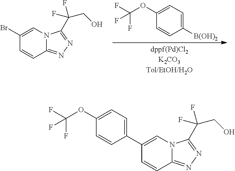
C1(OC(F)(F)F)=CC=C([B(OH)2])C=C1.C1(Br)=CN2C(=NN=C2C(CO)(F)F)C=C1.C1=CC2=NN=C(C(CO)(F)F)N2C=C1C1=CC=C(OC(F)(F)F)C=C1
